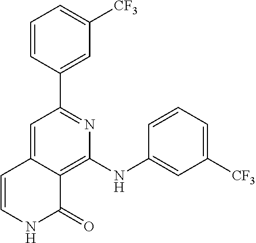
C1=CC(C2=NC(NC3=CC([CF3])=CC=C3)=C3C(=C2)C=CNC3=O)=CC([CF3])=C1
